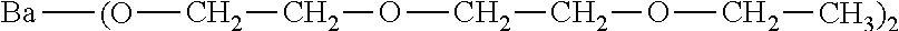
[Ba][(O]CCOCCOC[CH3)2]
